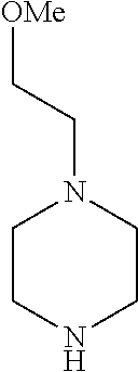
C1CNCCN1CC[OMe]
